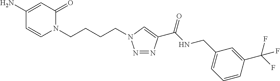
N1=NC(C(NCC2=CC=CC(C(F)(F)F)=C2)=O)=CN1CCCCN1C(=O)C=C(N)C=C1
